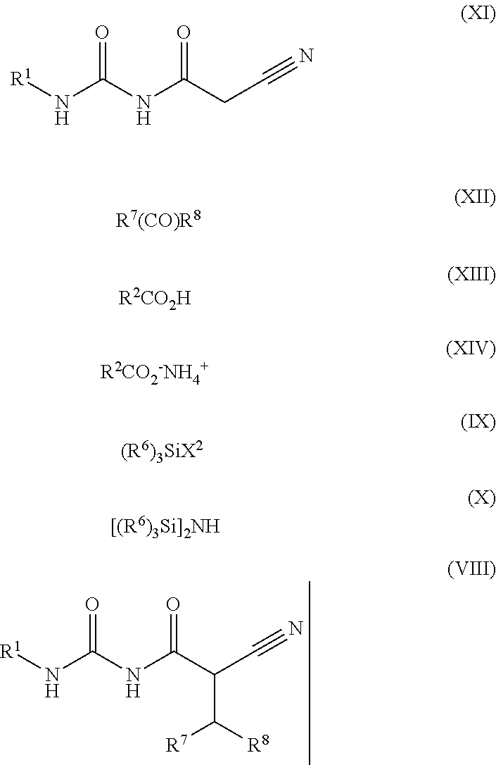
[R1]NC(NC(C(C#N)C([R7])[R8])=O)=O.[R1]NC(NC(CC#N)=O)=O.[R7(CO)R8].[R2CO2H].[R2CO2-NH4+]
